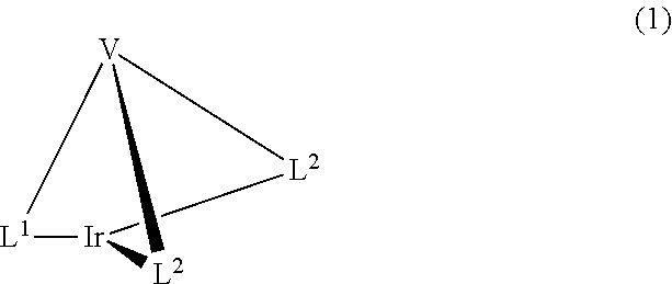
[L1]1[Ir]2[L2][V]1[L2]2
